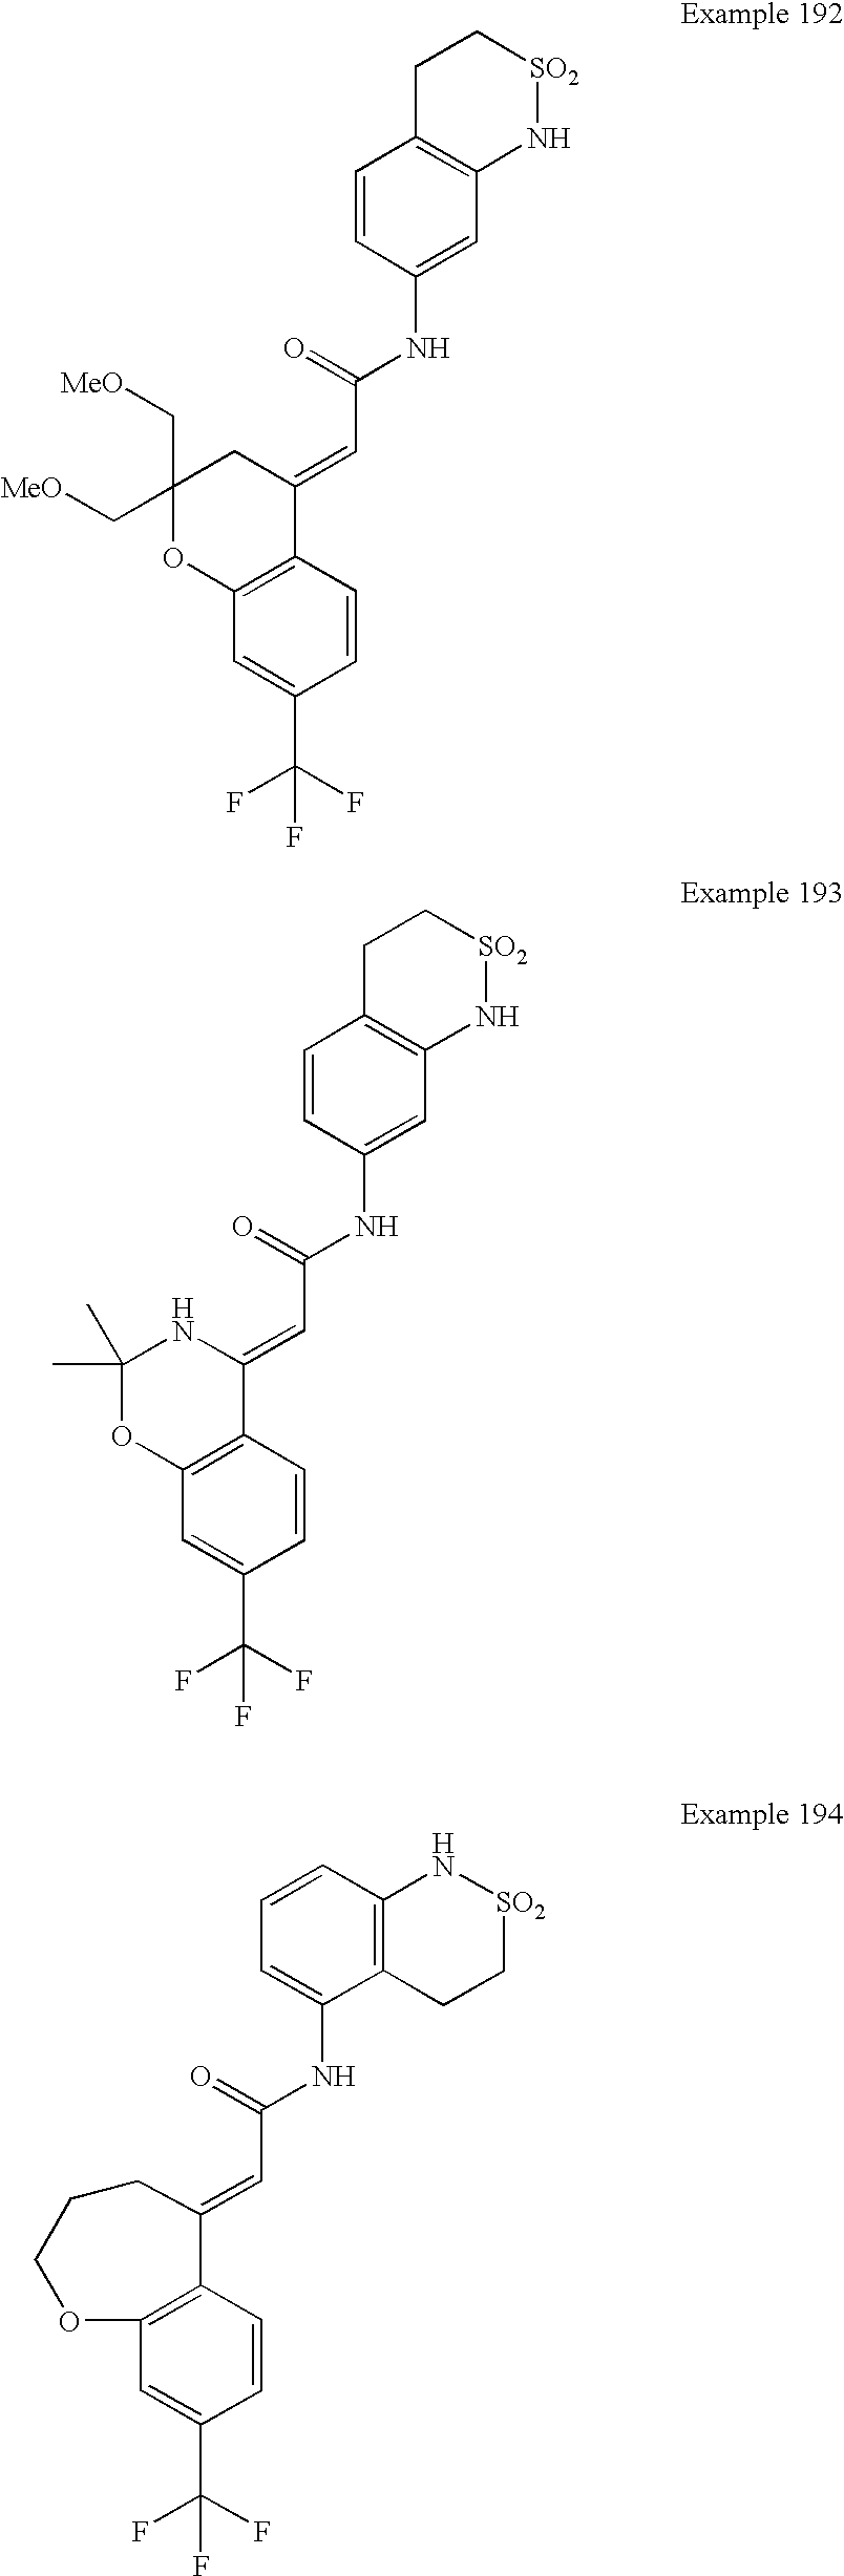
C1=CC(NC(=O)C=C2C3=C(C=C(C(F)(F)F)C=C3)OC(C[MeO])(C[MeO])C2)=CC2=C1CC[SO2]N2.C1=CC2=C(C(NC(=O)C=C3C4=C(C=C(C(F)(F)F)C=C4)OCCC3)=C1)CC[SO2]N2.C1=CC(NC(=O)C=C2C3=C(C=C(C(F)(F)F)C=C3)OC(C)(C)N2)=CC2=C1CC[SO2]N2
